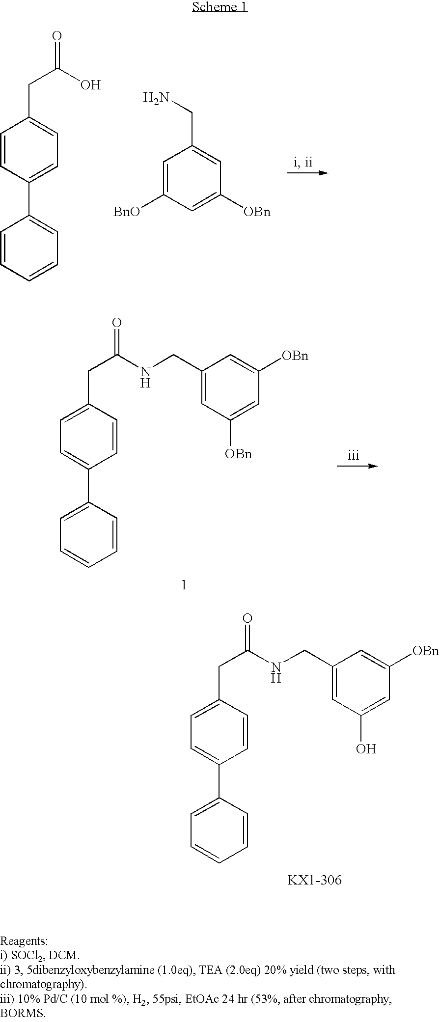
C1=CC(C2=CC=CC=C2)=CC=C1CC(NCC1=CC(O)=CC([OBn])=C1)=O.C1=CC(C2=CC=CC=C2)=CC=C1CC(O)=O.C1=C([BnO])C=C([OBn])C=C1CN.C1=CC(C2=CC=CC=C2)=CC=C1CC(NCC1=CC([OBn])=CC([OBn])=C1)=O
